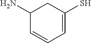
C1=C(S)CC(N)C=C1
